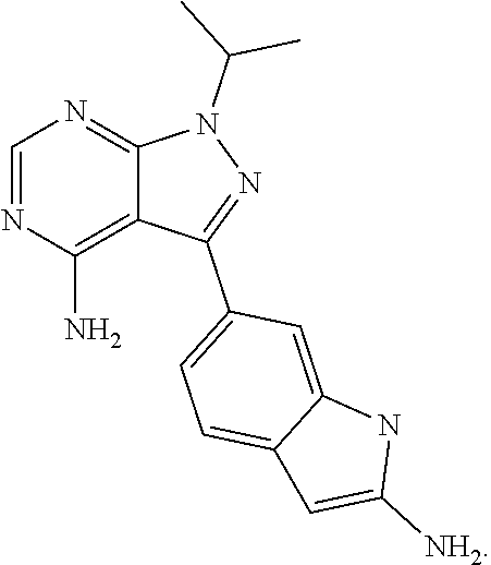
C1=NC(N)=C2C(=N1)N(C(C)C)N=C2C1=CC=C2C(=C1)NC([NH2])=C2
